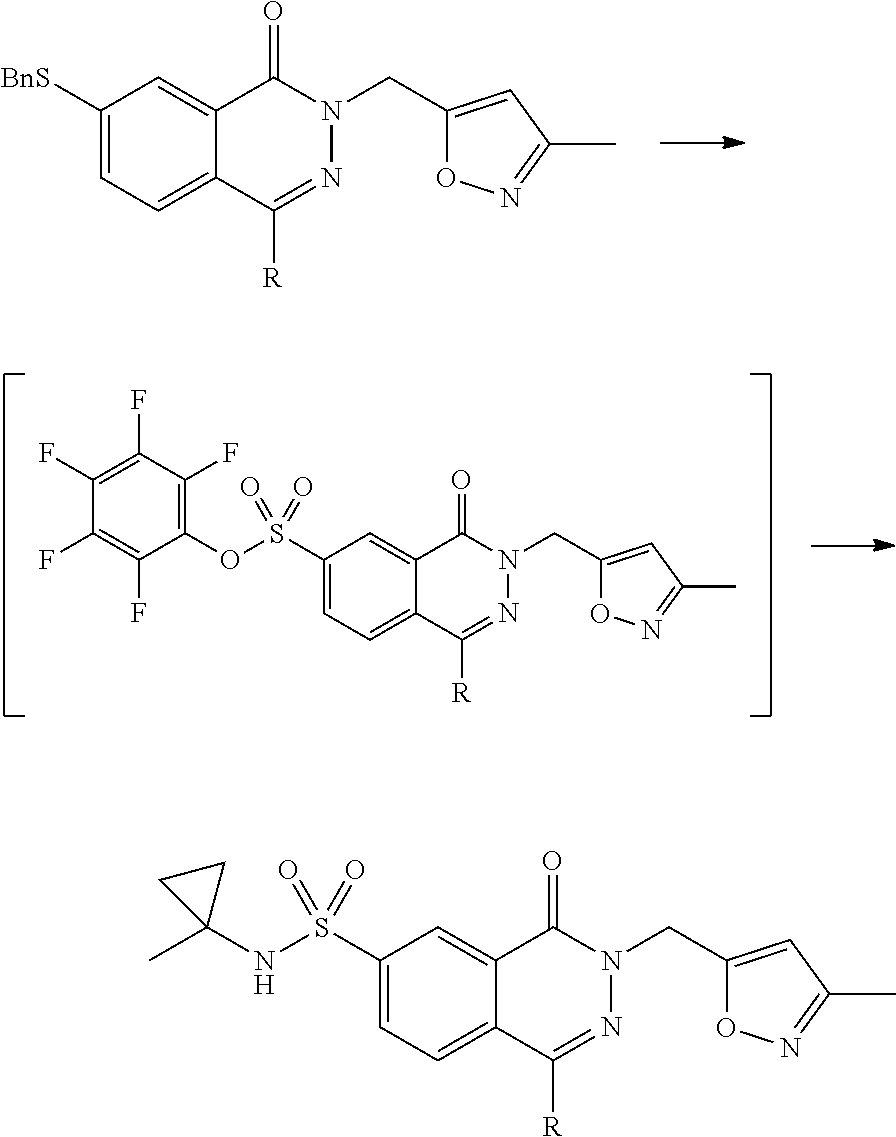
C1([BnS])=CC=C2C(=C1)C(=O)N(CC1=CC(C)=NO1)N=C2[R].C1(S(OC2=C(F)C(F)=C(F)C(F)=C2F)(=O)=O)=CC=C2C(=C1)C(=O)N(CC1=CC(C)=NO1)N=C2[R].C1(S(NC2(C)CC2)(=O)=O)=CC=C2C(=C1)C(=O)N(CC1=CC(C)=NO1)N=C2[R]
